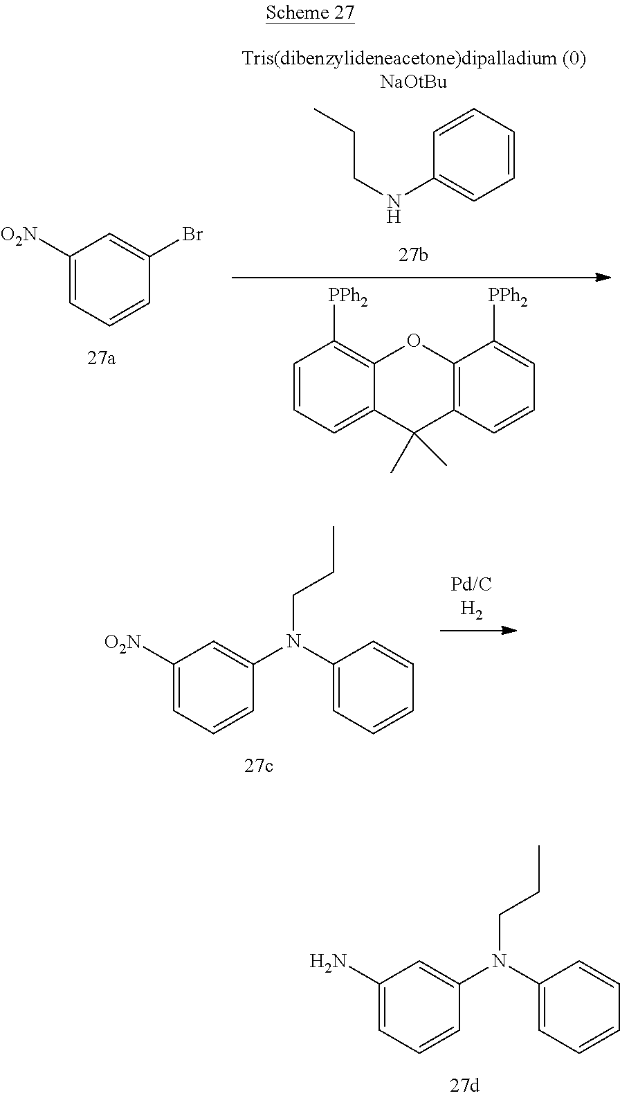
C1([O2N])=CC=CC(N(C2=CC=CC=C2)CCC)=C1.C1(N)=CC=CC(N(C2=CC=CC=C2)CCC)=C1.C1(NCCC)=CC=CC=C1.C1=CC=C2C(=C1[PPh2])OC1=C(C2(C)C)C=CC=C1[PPh2].C1([O2N])=CC=CC(Br)=C1
